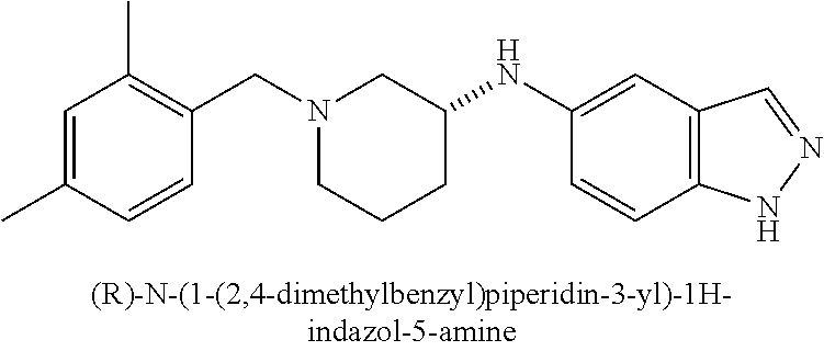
N1(CC2=C(C)C=C(C)C=C2)CCCC(NC2=CC3=C(C=C2)NN=C3)C1
